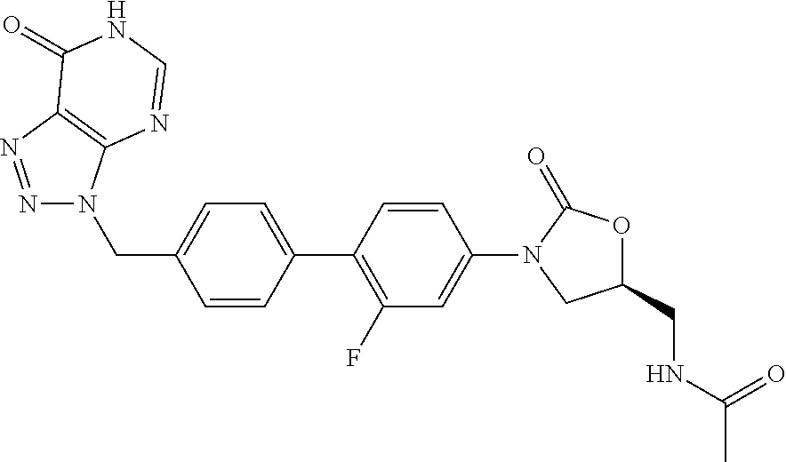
C1=CC(C2=C(F)C=C(N3CC(CNC(C)=O)OC3=O)C=C2)=CC=C1CN1N=NC2=C1N=CNC2=O
